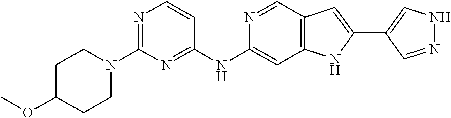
C1C(OC)CCN(C2=NC=CC(NC3=CC4=C(C=N3)C=C(C3=CNN=C3)N4)=N2)C1
